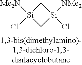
C1[Si](Cl)([Me2N])C[Si]1(Cl)[NMe2]
